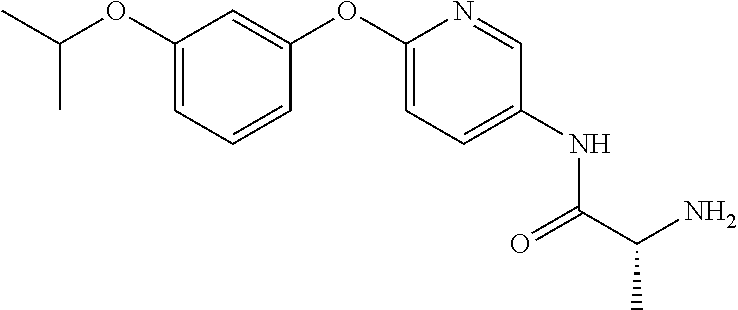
C1=C(OC2=CC(OC(C)C)=CC=C2)N=CC(NC(C(N)C)=O)=C1
